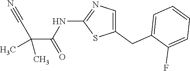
C1(CC2=CC=CC=C2F)=CN=C(NC(=O)C(C#N)(C)C)S1
